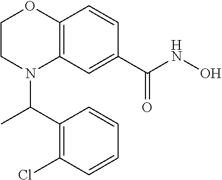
C12=C(C=C(C(NO)=O)C=C1)N(C(C1=C(Cl)C=CC=C1)C)CCO2
